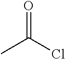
O=C(C)Cl
